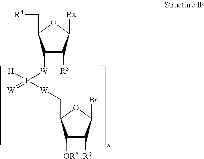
C1([W]P([H])(=[W])[W]CC2C([OR5])C([R3])C([Ba])O2)C([R3])C([Ba])OC1C[R4]
